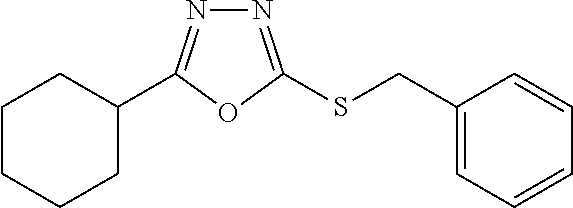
C1C(C2=NN=C(SCC3=CC=CC=C3)O2)CCCC1
